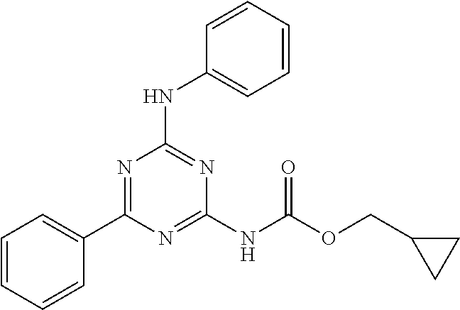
C1(C2=NC(NC3=CC=CC=C3)=NC(NC(OCC3CC3)=O)=N2)=CC=CC=C1
